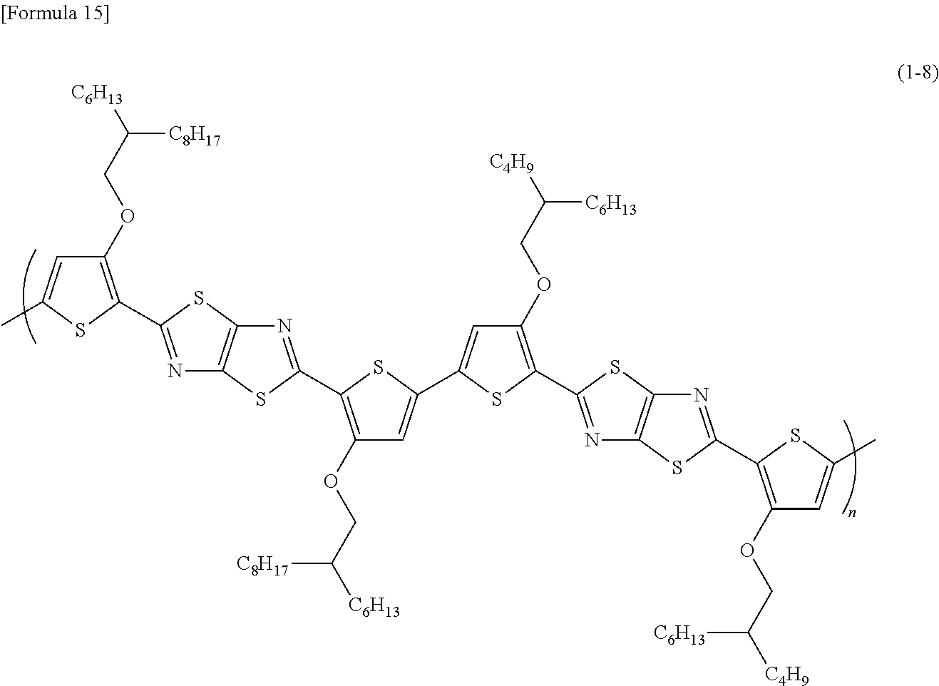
N1=C(C2=C(OCC([C6H13])[C8H17])C=C(C)S2)SC2=C1SC(C1=C(OCC([C6H13])[C8H17])C=C(C3=CC(OCC([C4H9])[C6H13])=C(C4=NC5=C(S4)N=C(C4=C(OCC([C4H9])[C6H13])C=C(C)S4)S5)S3)S1)=N2
